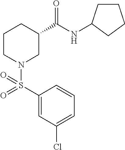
C1(S(N2CC(C(=O)NC3CCCC3)CCC2)(=O)=O)=CC(Cl)=CC=C1
